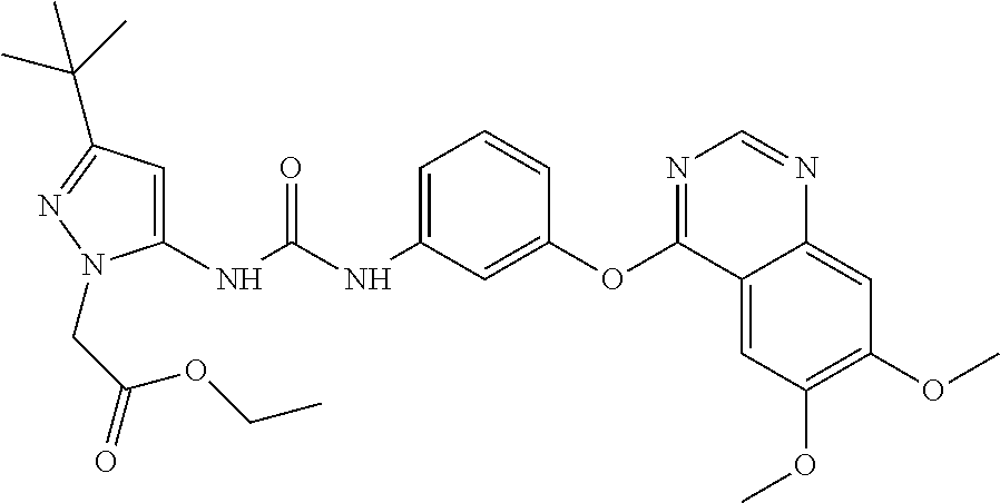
N(C(NC1=CC=CC(OC2=NC=NC3=CC(OC)=C(OC)C=C23)=C1)=O)C1=CC(C(C)(C)C)=NN1CC(OCC)=O
